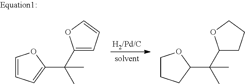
C1=CC=C(C(C2=CC=CO2)(C)C)O1.C1CCC(C(C2CCCO2)(C)C)O1
